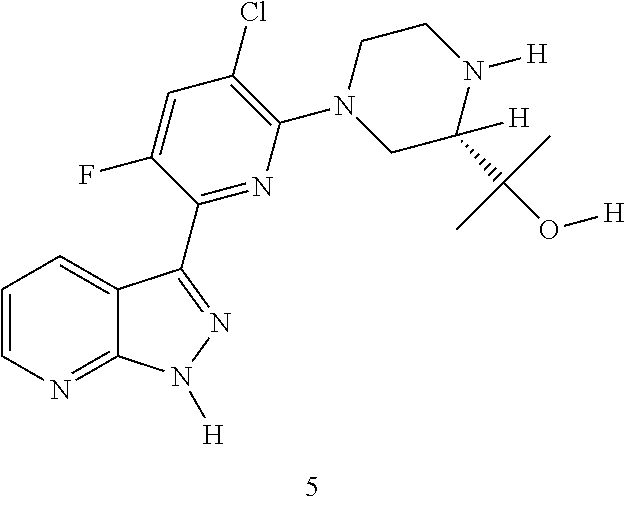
C1=CN=C2C(=C1)C(C1=NC(N3CC([H])(C(O[H])(C)C)N([H])CC3)=C(Cl)C=C1F)=NN2[H]
